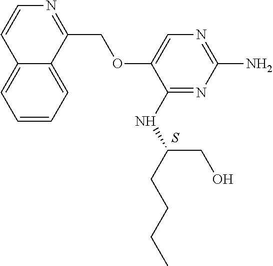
C1(NC(CCCC)CO)=NC(N)=NC=C1OCC1=NC=CC2=CC=CC=C12.S
